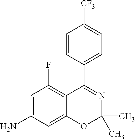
C1(C2=NC(C)(C)OC3=CC(N)=CC(F)=C23)=CC=C([CF3])C=C1
